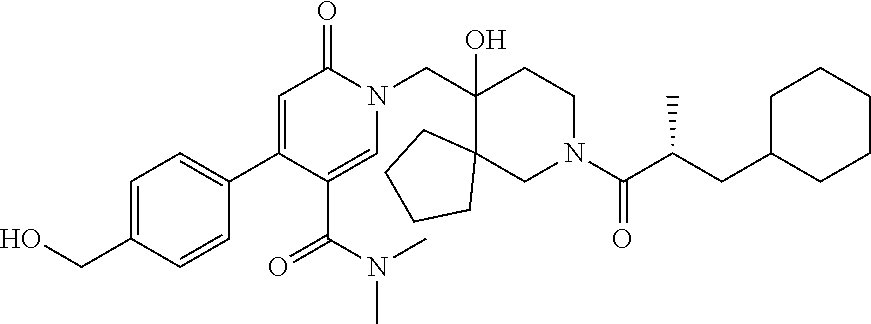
C1=CC(C2=CC(=O)N(CC3(O)C4(CN(C(C(CC5CCCCC5)C)=O)CC3)CCCC4)C=C2C(=O)N(C)C)=CC=C1CO
